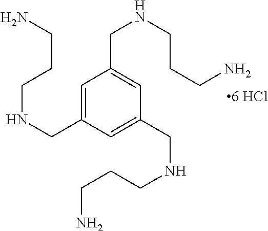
C1=C(CNCCCN)C=C(CNCCCN)C=C1CNCCCN
